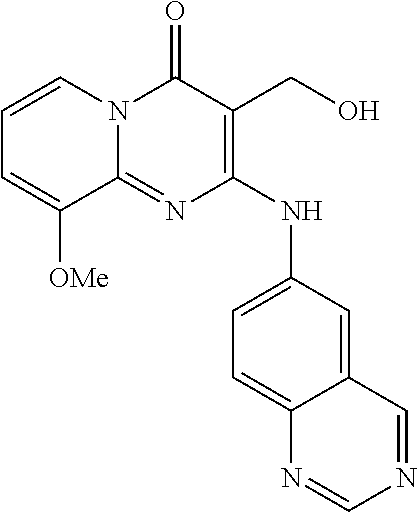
C12=NC(NC3=CC=C4C(=C3)C=NC=N4)=C(CO)C(=O)N1C=CC=C2[OMe]
